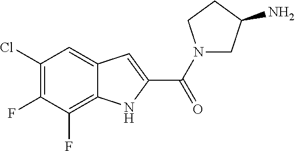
C1(Cl)=C(F)C(F)=C2C(=C1)C=C(C(N1CC(N)CC1)=O)N2
